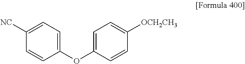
C1=CC(OC2=CC=C([OCH2CH3])C=C2)=CC=C1[NC]
